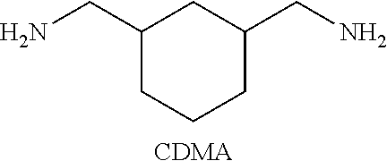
NCC1CC(CN)CCC1.[CDMA]
